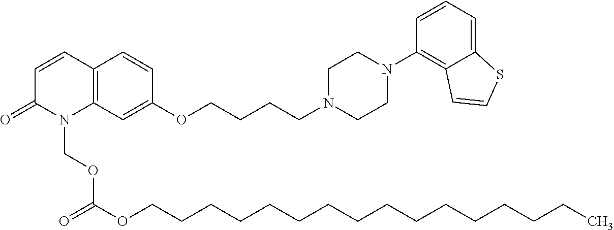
C12=C(C=C(OCCCCN3CCN(C4=C5C(=CC=C4)SC=C5)CC3)C=C1)N(COC(OCCCCCCCCCCCCCCCC)=O)C(=O)C=C2
